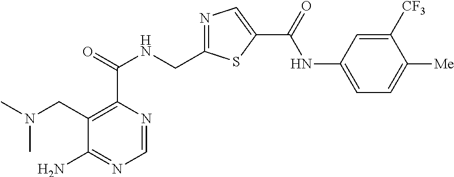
C1=NC(C(=O)NCC2=NC=C(C(=O)NC3=CC=C([Me])C([CF3])=C3)S2)=C(CN(C)C)C(N)=N1
